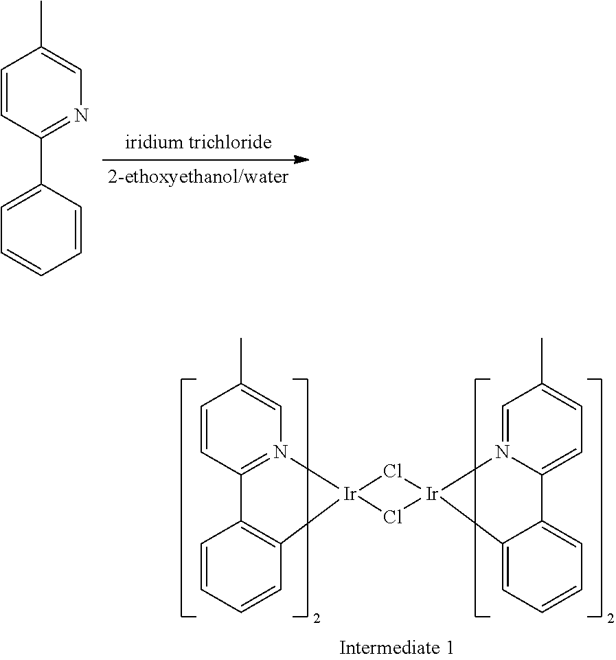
C1=CC(C2=CC=CC=C2)=NC=C1C.C1=CC2=N(C=C1C)[Ir]1(C3=C2C=CC=C3)Cl[Ir]2(N3=CC(C)=CC=C3C3=CC=CC=C32)Cl1
